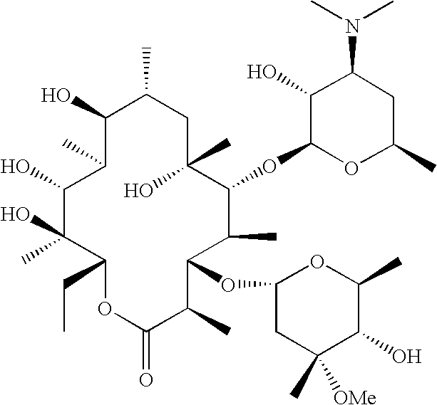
C1(O)C(C)C(O)C(O)(C)C(CC)OC(=O)C(C)C(OC2CC(C)([OMe])C(O)C(C)O2)C(C)C(OC2OC(C)CC(N(C)C)C2O)C(C)(O)CC1C
